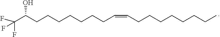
C(CCCCCCC)C=CCCCCCCCC(C(F)(F)F)O
